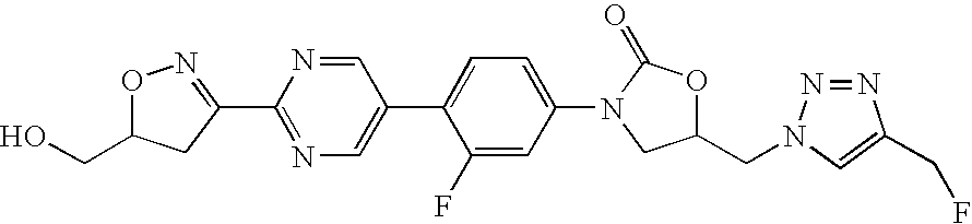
O1C(CO)CC(C2=NC=C(C3=CC=C(N4C(=O)OC(CN5N=NC(CF)=C5)C4)C=C3F)C=N2)=N1
